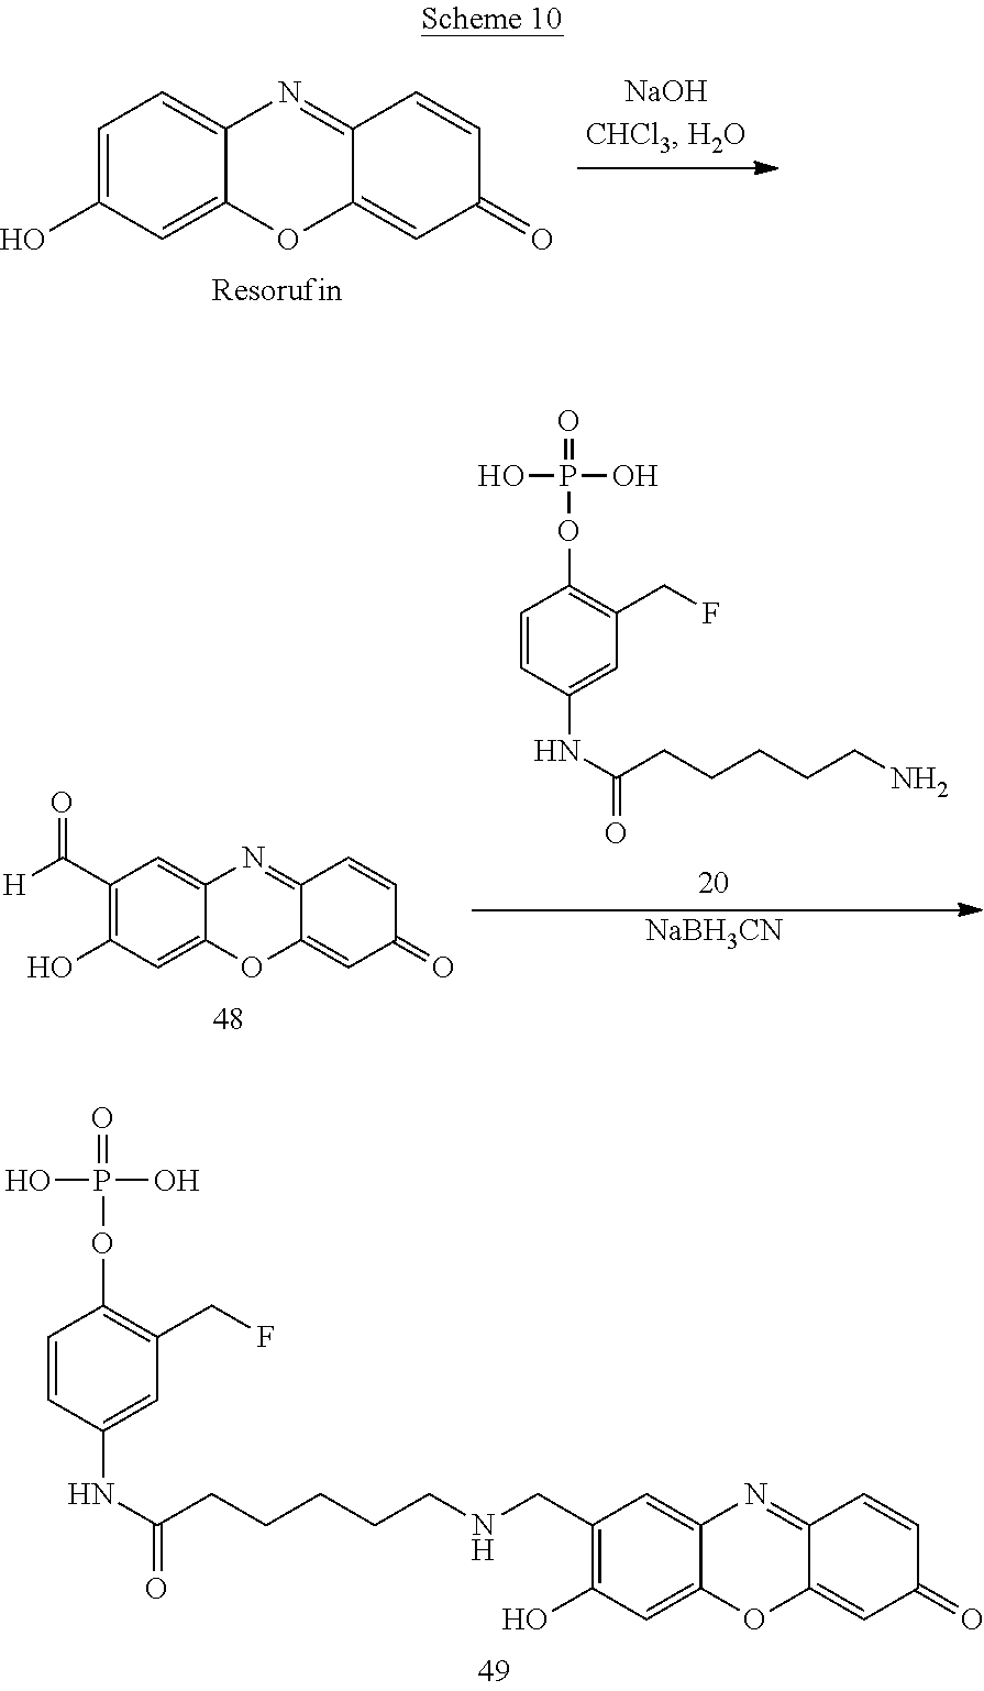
C1=C(O)C=C2C(=C1)N=C1C(=CC(=O)C=C1)O2.O=P(OC1=C(CF)C=C(NC(CCCCCN)=O)C=C1)(O)O.[NaBH3CN].C1(C(=O)[H])=C(O)C=C2C(=C1)N=C1C(=CC(=O)C=C1)O2.C1(CNCCCCCC(=O)NC2=CC(CF)=C(OP(=O)(O)O)C=C2)=C(O)C=C2C(=C1)N=C1C(=CC(=O)C=C1)O2
